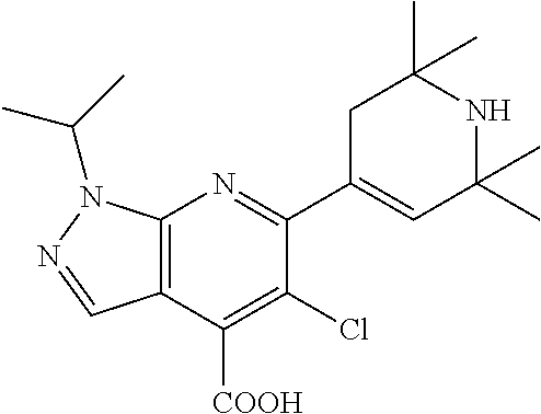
C12=C(C([COOH])=C(Cl)C(C3=CC(C)(C)NC(C)(C)C3)=N1)C=NN2C(C)C
